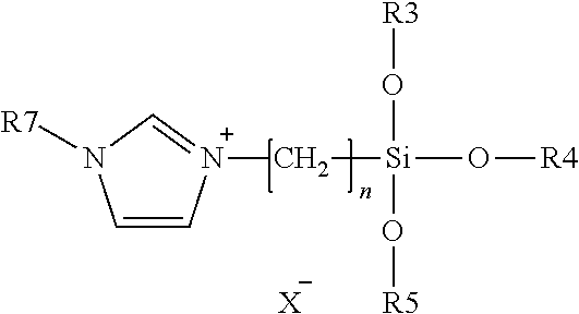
C([Si](O[R5])(O[R3])O[R4])[N+]1=CN([R7])C=C1.[X]
